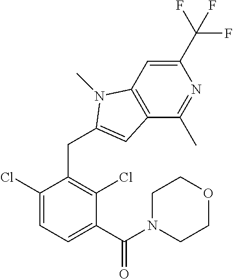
C1(C(N2CCOCC2)=O)=CC=C(Cl)C(CC2=CC3=C(C=C(C(F)(F)F)N=C3C)N2C)=C1Cl
